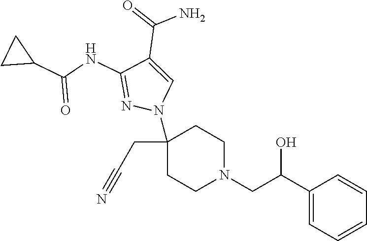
C1(CC#N)(N2C=C(C(=O)N)C(NC(C3CC3)=O)=N2)CCN(CC(C2=CC=CC=C2)O)CC1
